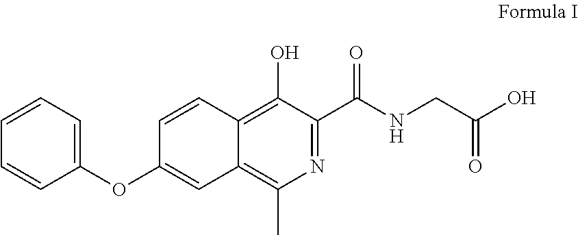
C1=CC=C(OC2=CC3=C(C)N=C(C(NCC(O)=O)=O)C(O)=C3C=C2)C=C1
